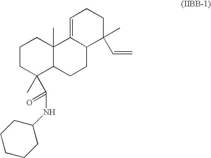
C1CC(C)(C(=O)NC2CCCCC2)C2C(C)(C1)C1=CCCC(C)(C=C)C1CC2
